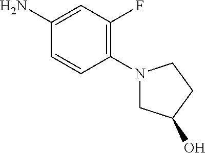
C1(N2CC(O)CC2)=C(F)C=C(N)C=C1
